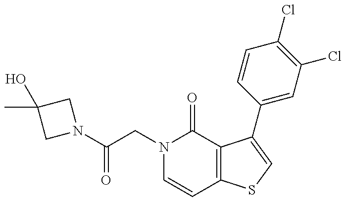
N1(C(CN2C=CC3=C(C2=O)C(C2=CC(Cl)=C(Cl)C=C2)=CS3)=O)CC(O)(C)C1
